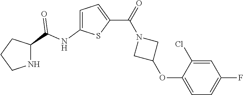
C1=C(NC(=O)C2NCCC2)SC(C(N2CC(OC3=CC=C(F)C=C3Cl)C2)=O)=C1
